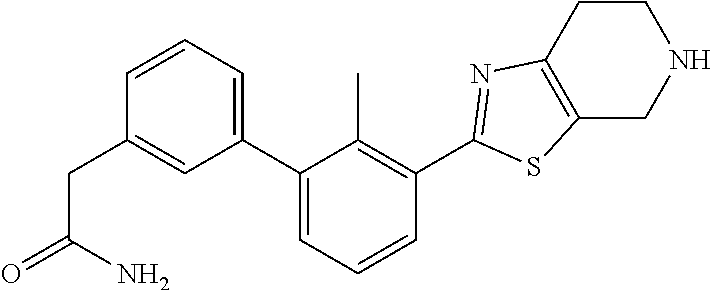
C1(C2=CC=CC(CC(=O)N)=C2)=CC=CC(C2=NC3=C(S2)CNCC3)=C1C
